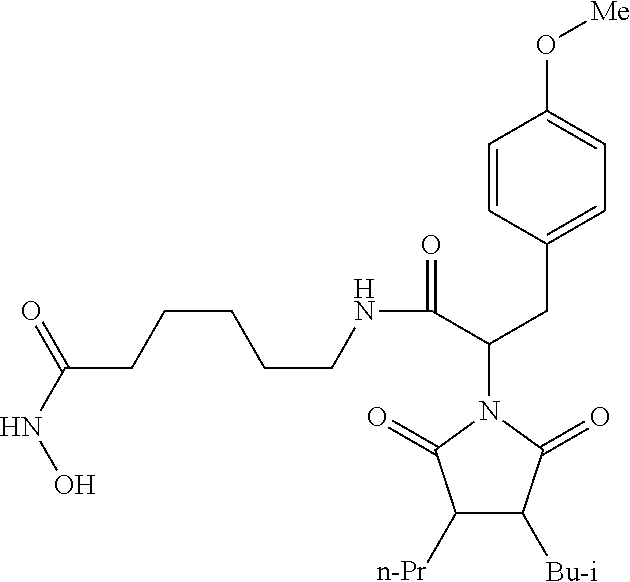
C(CCCNC(C(CC1=CC=C(O[Me])C=C1)N1C(=O)C([n-Pr])C([Bu-i])C1=O)=O)CC(NO)=O
